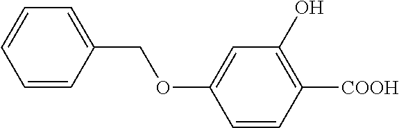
C1=CC(COC2=CC(O)=C([COOH])C=C2)=CC=C1
